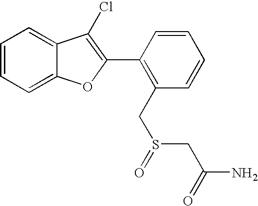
C1=CC=C2C(=C1)C(Cl)=C(C1=C(CS(CC(N)=O)=O)C=CC=C1)O2
